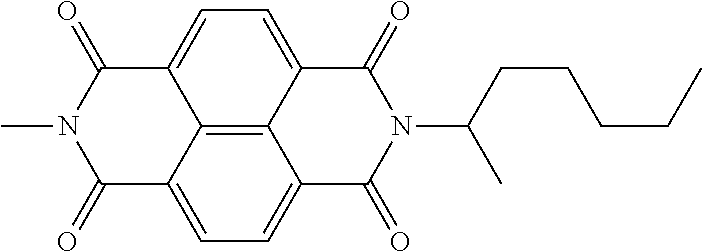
C12=C3C4=CC=C1C(=O)N(C(CCCCC)C)C(=O)C2=CC=C3C(=O)N(C)C4=O
